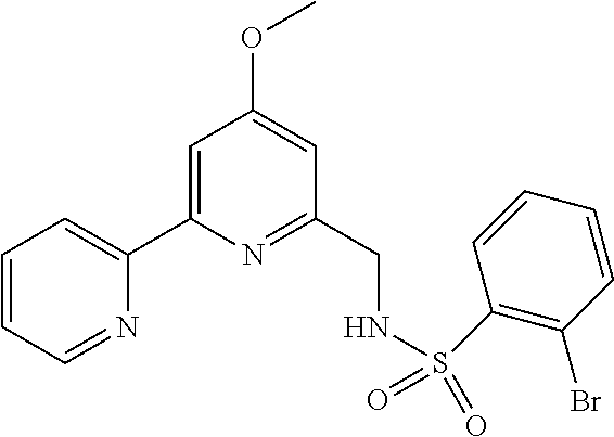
C1=CC=NC(C2=CC(OC)=CC(CNS(=O)(=O)C3=C(Br)C=CC=C3)=N2)=C1
